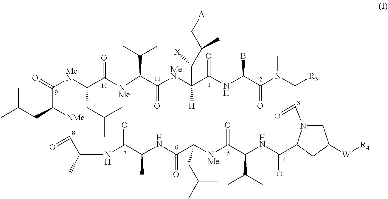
CC(CC1[NMe]C(=O)C(C)NC(=O)C(C)NC(=O)C(CC(C)C)[NMe]C(=O)C(C(C)C)NC(=O)C2N(CC([W][R4])C2)C(=O)C([R3])N(C)C(=O)C(B)NC(=O)C([H])(C(C(C[A])C)[X])[MeN]C(=O)C(C(C)C)[NMe]C(=O)C(CC(C)C)[MeN]C1=O)C
